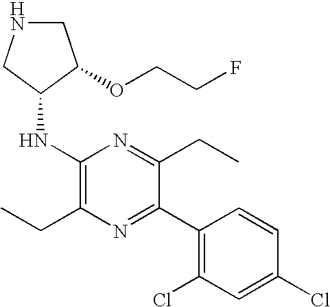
C1(NC2CNCC2OCCF)=C(CC)N=C(C2=C(Cl)C=C(Cl)C=C2)C(CC)=N1
